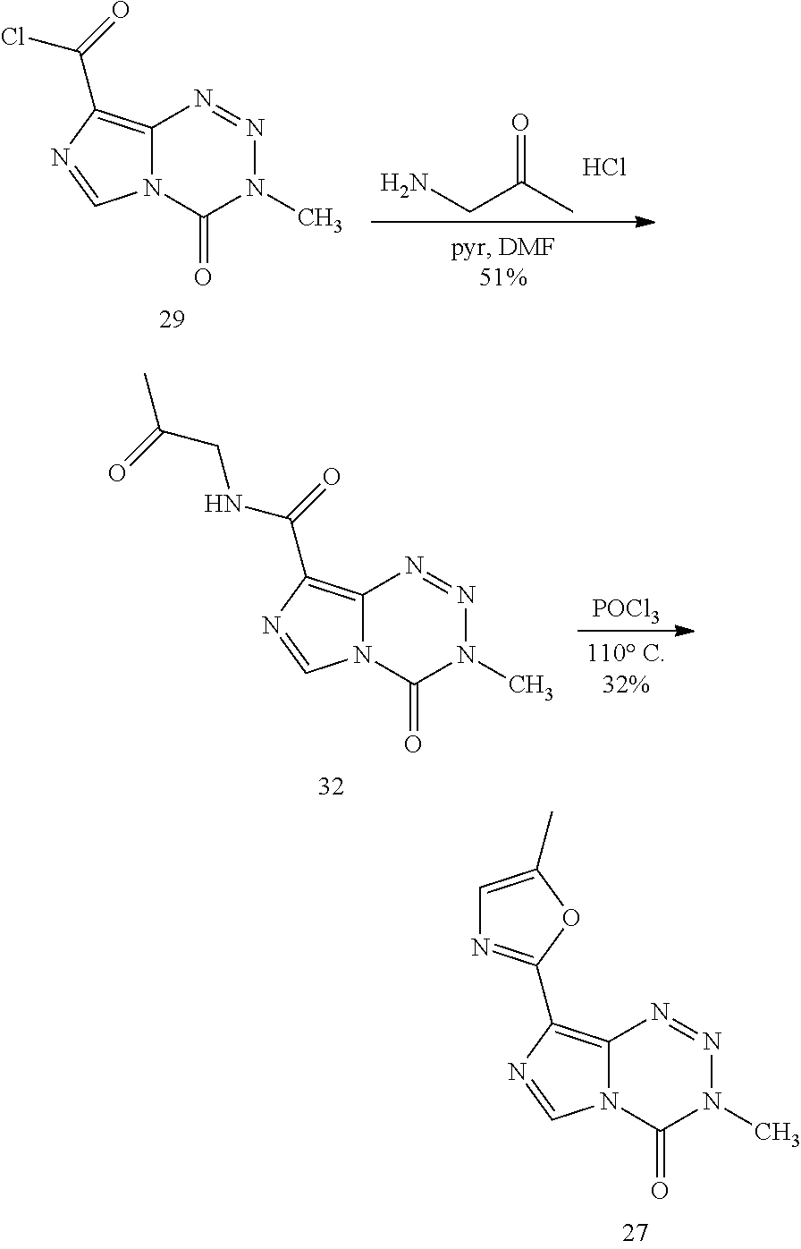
O=C(C)CN.Cl.N12C(=C(C(=O)Cl)N=C1)N=NN(C)C2=O.N12C(=C(C(=O)NCC(C)=O)N=C1)N=NN(C)C2=O.[POCl3].N12C(=C(C3=NC=C(C)O3)N=C1)N=NN(C)C2=O
